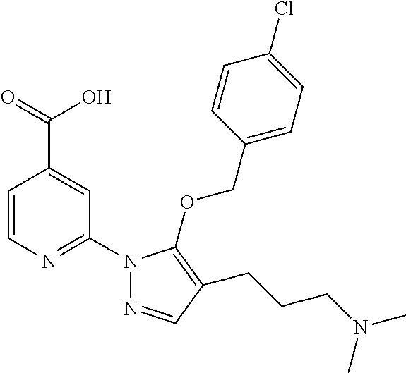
C1=CN=C(N2N=CC(CCCN(C)C)=C2OCC2=CC=C(Cl)C=C2)C=C1C(=O)O
